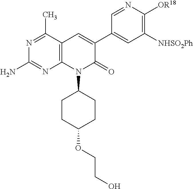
C12=C(N(C3CCC(OCCO)CC3)C(=O)C(C3=CC([NHSO2Ph])=C([OR18])N=C3)=C1)N=C(N)N=C2C
